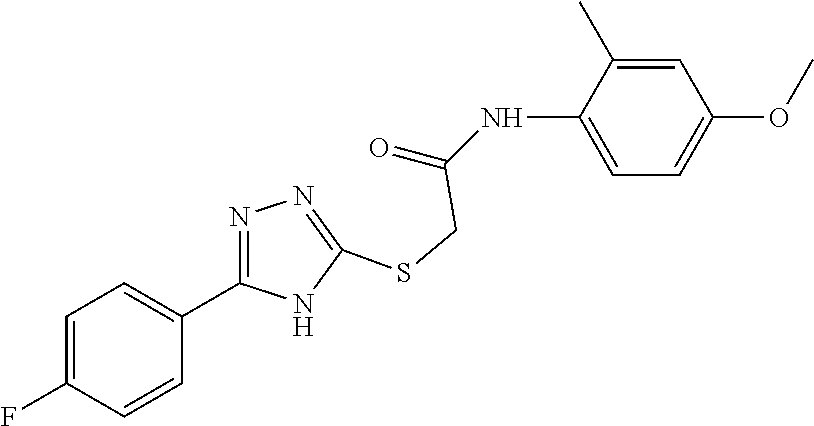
C1=C(NC(=O)CSC2=NN=C(C3=CC=C(F)C=C3)N2)C(C)=CC(OC)=C1
